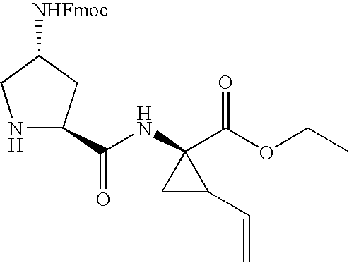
[NHFmoc]C1CC(C(NC2(C(OCC)=O)CC2C=C)=O)NC1
